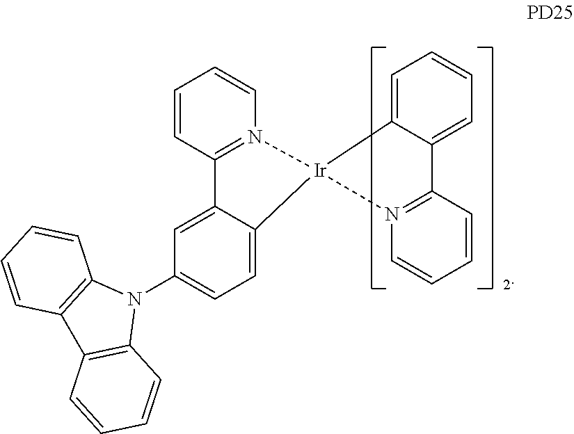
C1=CC2=N(C=C1)[Ir]1(C3=CC=C(N4C5=C(C6=C4C=CC=C6)C=CC=C5)C=C23)C2=CC=CC=C2C2=N1C=CC=C2
